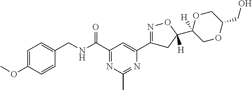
C1=C(OC)C=CC(CNC(C2=NC(C)=NC(C3=NOC([H])(C4([H])COC(CO)CO4)C3)=C2)=O)=C1
